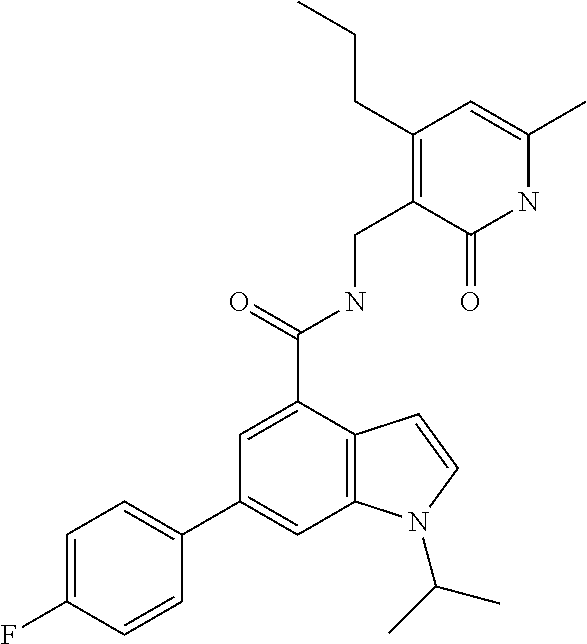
N1C(C)=CC(CCC)=C(CNC(C2=CC(C3=CC=C(F)C=C3)=CC3=C2C=CN3C(C)C)=O)C1=O
